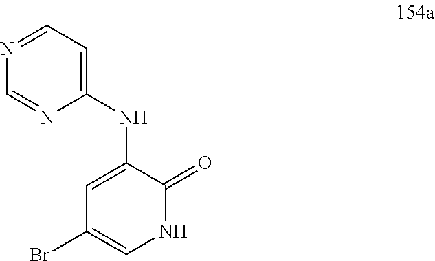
N1=CC=C(NC2=CC(Br)=CNC2=O)N=C1
